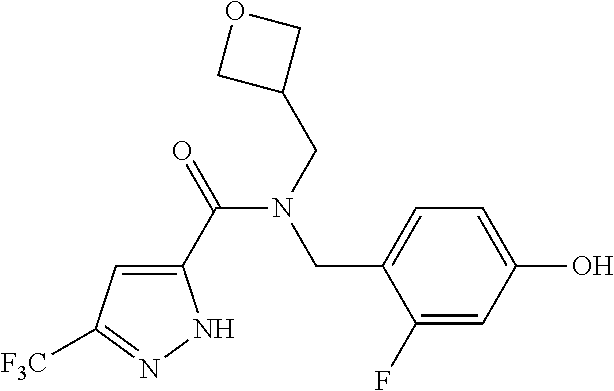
C1(C(=O)N(CC2=CC=C(O)C=C2F)CC2COC2)=CC([F3C])=NN1
